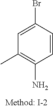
C1=CC(Br)=CC(C)=C1N
